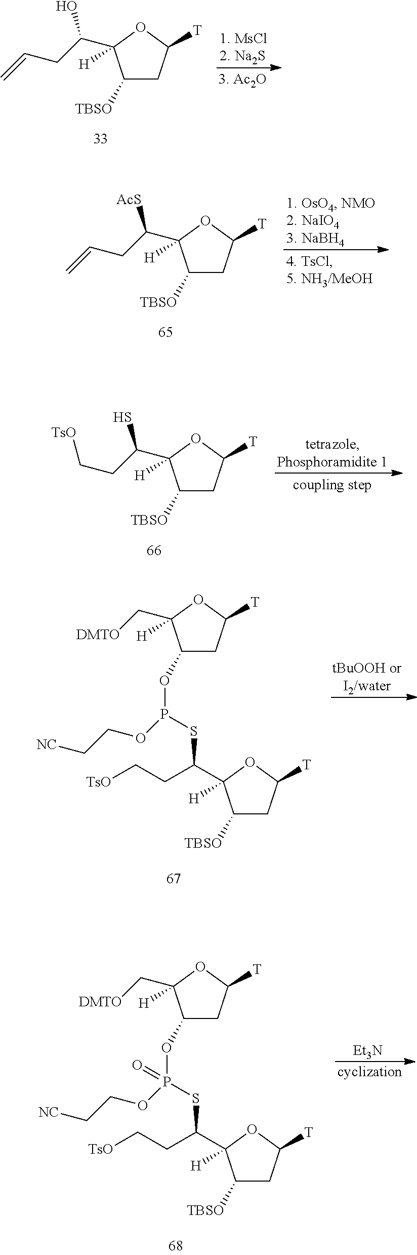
C1([TBSO])CC([T])OC1(C(CC=C)[AcS])[H].C1([TBSO])CC([T])OC1(C(CC=C)O)[H].[tBuOOH orI2/water].C1(OP(SC(C2([H])C([TBSO])CC([T])O2)CC[TsO])OCC[NC])CC([T])OC1(C[DMTO])[H].C1(OP(SC(C2([H])C([TBSO])CC([T])O2)CC[TsO])(OCC[NC])=O)CC([T])OC1(C[DMTO])[H].[Et3N].C1([TBSO])CC([T])OC1(C(CC[TsO])S)[H]
